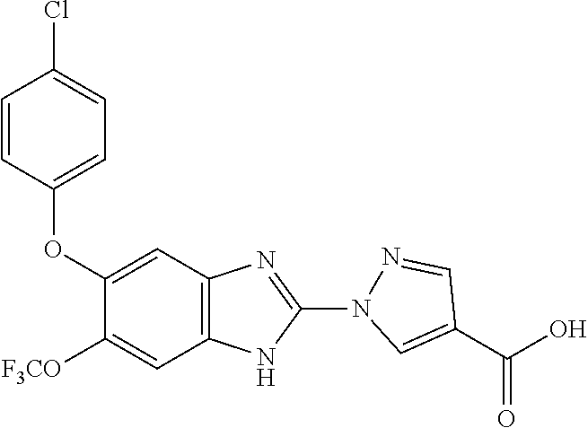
C1(OC2=CC=C(Cl)C=C2)=CC2=C(C=C1[F3CO])NC(N1N=CC(C(=O)O)=C1)=N2
